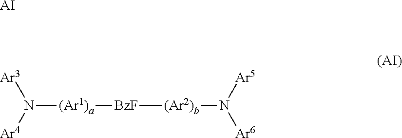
N([(Ar1)a][BzF][(Ar2)b]N([Ar6])[Ar5])([Ar3])[Ar4].[AI]
